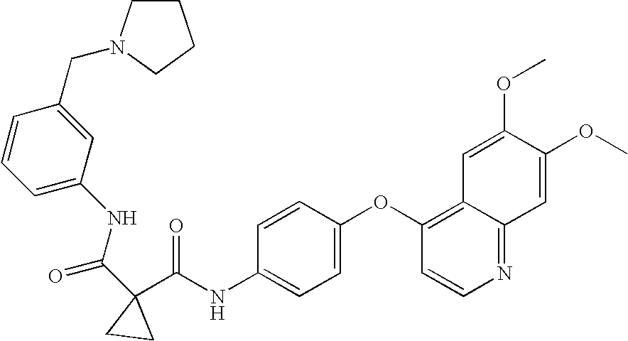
N1=C2C(=C(OC3=CC=C(NC(=O)C4(C(NC5=CC=CC(CN6CCCC6)=C5)=O)CC4)C=C3)C=C1)C=C(OC)C(OC)=C2
